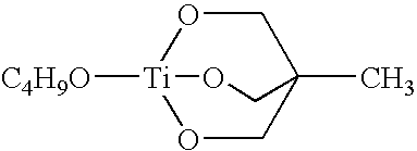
C1O[Ti]2([C4H9O])OCC1(C)CO2
